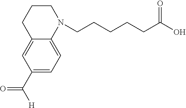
C12=CC(C([H])=O)=CC=C1N(CCCCCC(O)=O)CCC2
